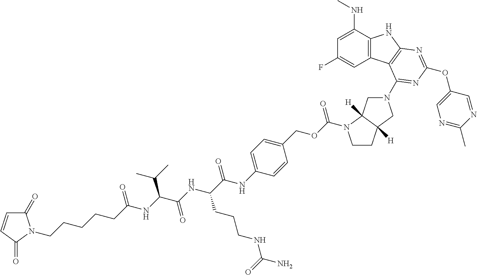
C1(=O)C=CC(=O)N1CCCCCC(NC(C(NC(C(NC1=CC=C(COC(N2CCC3([H])C2([H])CN(C2=NC(OC4=CN=C(C)N=C4)=NC4=C2C2=C(C(NC)=CC(F)=C2)N4)C3)=O)C=C1)=O)CCCNC(N)=O)=O)C(C)C)=O
